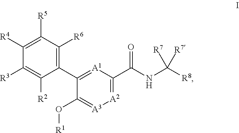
C1([R5])=C([R4])C([R3])=C([R2])C(C2=[A1]C(C(NC([R8])([R7])[R7])=O)=[A2][A3]=C2O[R1])=C1[R6]
